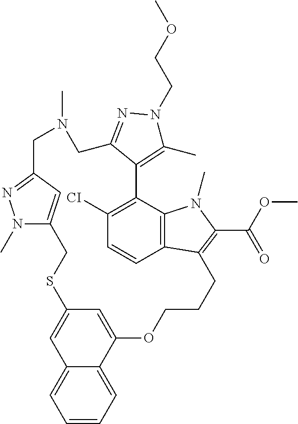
N1(C)CC2=NN(C)C(=C2)CSC2=CC3=CC=CC=C3C(=C2)OCCCC2=C(C(=O)OC)N(C)C3=C2C=CC([CI])=C3C2=C(C)N(CCOC)N=C2C1
